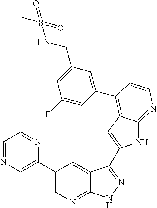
C1(C2=CN=CC=N2)=CN=C2C(=C1)C(C1=CC3=C(C4=CC(CNS(C)(=O)=O)=CC(F)=C4)C=CN=C3N1)=NN2
